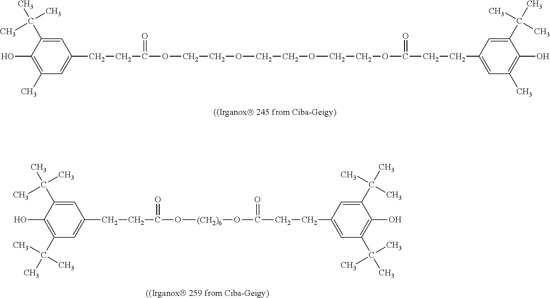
C1(C(C)(C)C)=C(O)C(C(C)(C)C)=CC(CCC(=O)O[(CH2)6]OC(=O)CCC2=CC(C(C)(C)C)=C(O)C(C(C)(C)C)=C2)=C1.C1(C)=C(O)C(C(C)(C)C)=CC(CCC(=O)OCCOCCOCCOC(=O)CCC2=CC(C)=C(O)C(C(C)(C)C)=C2)=C1
